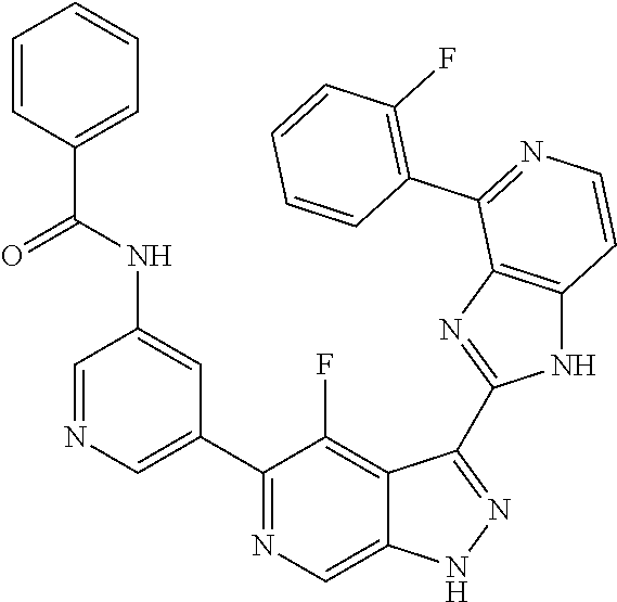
C1=NC=C(C2=NC=C3C(=C2F)C(C2=NC4=C(N2)C=CN=C4C2=C(F)C=CC=C2)=NN3)C=C1NC(C1=CC=CC=C1)=O
